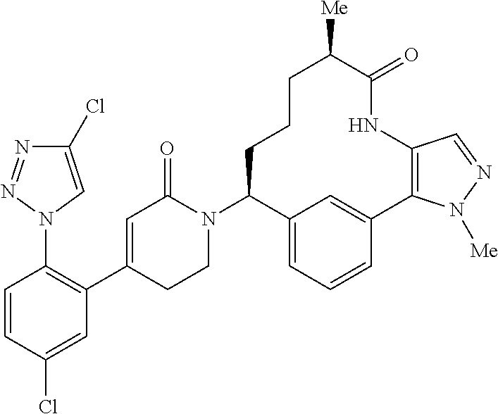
C1=CC(Cl)=CC(C2=CC(=O)N(C3C4=CC=CC(=C4)C4=C(NC(=O)C([Me])CCC3)C=NN4[Me])CC2)=C1N1C=C(Cl)N=N1
